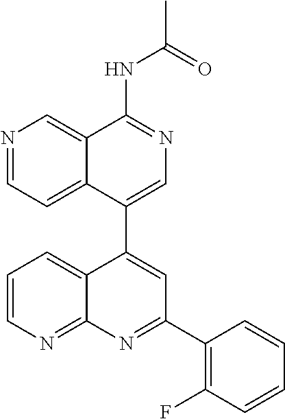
C12=CC=NC=C1C(NC(C)=O)=NC=C2C1=CC(C2=C(F)C=CC=C2)=NC2=NC=CC=C12
